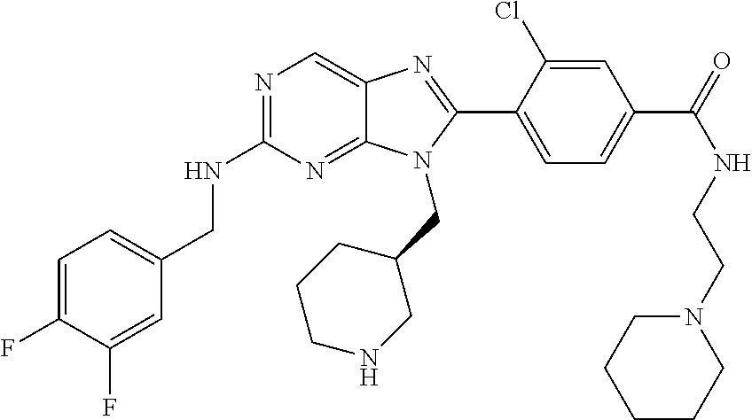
C1=C(F)C(F)=CC(CNC2=NC=C3C(=N2)N(CC2CCCNC2)C(C2=CC=C(C(=O)NCCN4CCCCC4)C=C2Cl)=N3)=C1
